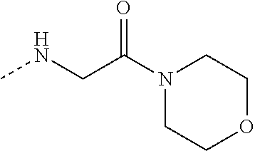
O=C(N1CCOCC1)CNC
